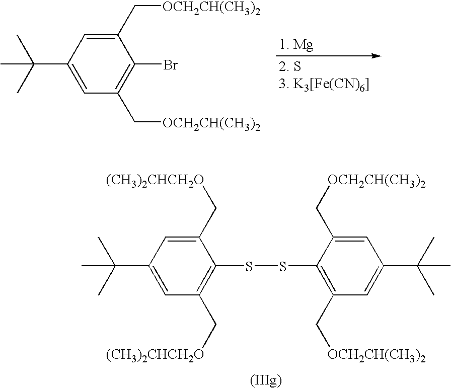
C1(C(C)(C)C)=CC(C[OCH2CH(CH3)2])=C(Br)C(C[OCH2CH(CH3)2])=C1.C1(C[OCH2CH(CH3)2])=C(SSC2=C(C[(CH3)2CHCH2O])C=C(C(C)(C)C)C=C2C[(CH3)2CHCH2O])C(C[OCH2CH(CH3)2])=CC(C(C)(C)C)=C1
